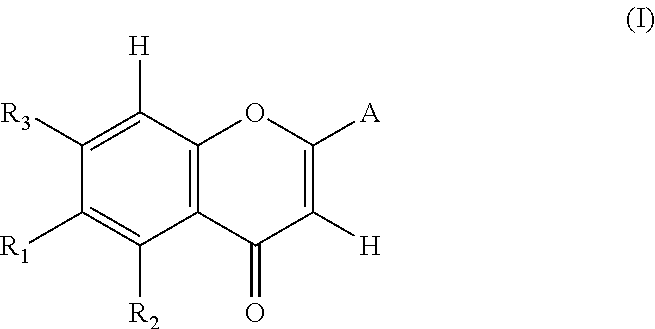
C12=C(C([H])=C([R3])C([R1])=C1[R2])OC([A])=C([H])C2=O
